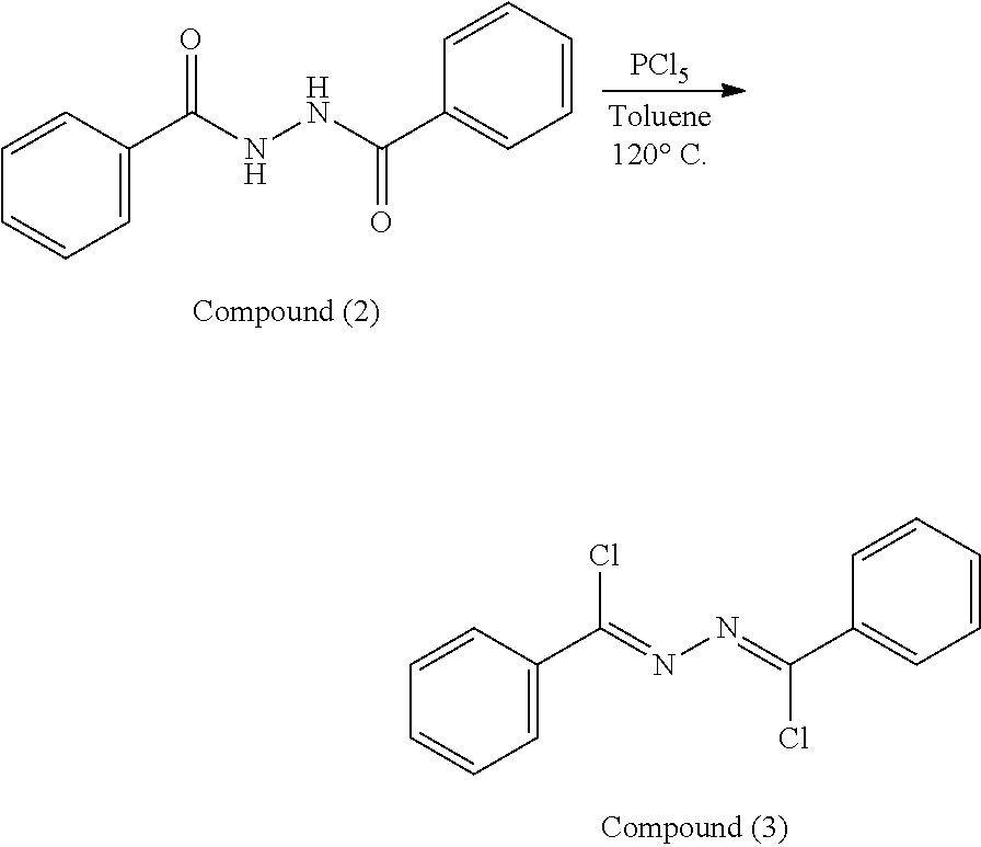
C1=C(C(=NN=C(C2=CC=CC=C2)Cl)Cl)C=CC=C1.C1=C(C(NNC(C2=CC=CC=C2)=O)=O)C=CC=C1.[PCl5]
